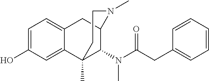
C1=C(O)C=C2C(=C1)CC1C(N(C(CC3=CC=CC=C3)=O)C)C2(C)CCN1C
